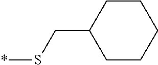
C1CCCCC1CS*
